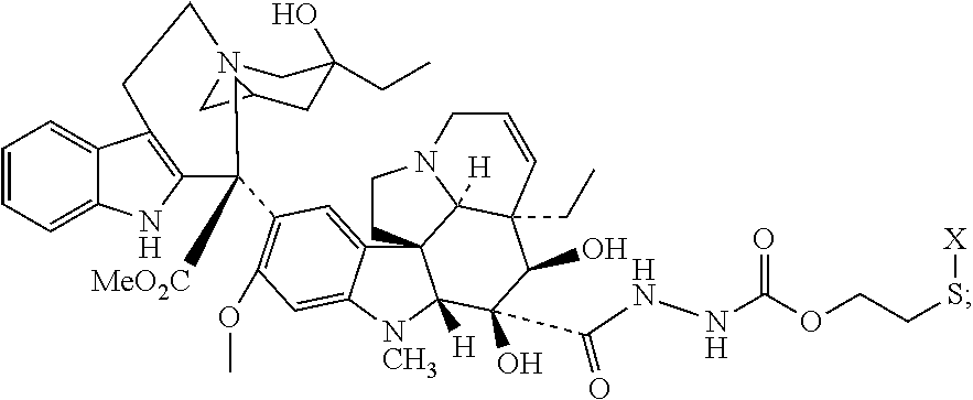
C1=CC=C2C(=C1)C1=C(N2)C(C2=C(OC)C=C3C(=C2)C24C([H])([NCH3]3)C(O)(C(NNC(OCCS[X])=O)=O)C(O)C3(CC)C2([H])N(CC4)CC=C3)([MeO2C])CC2CC(CC)(O)CN(C2)CC1
